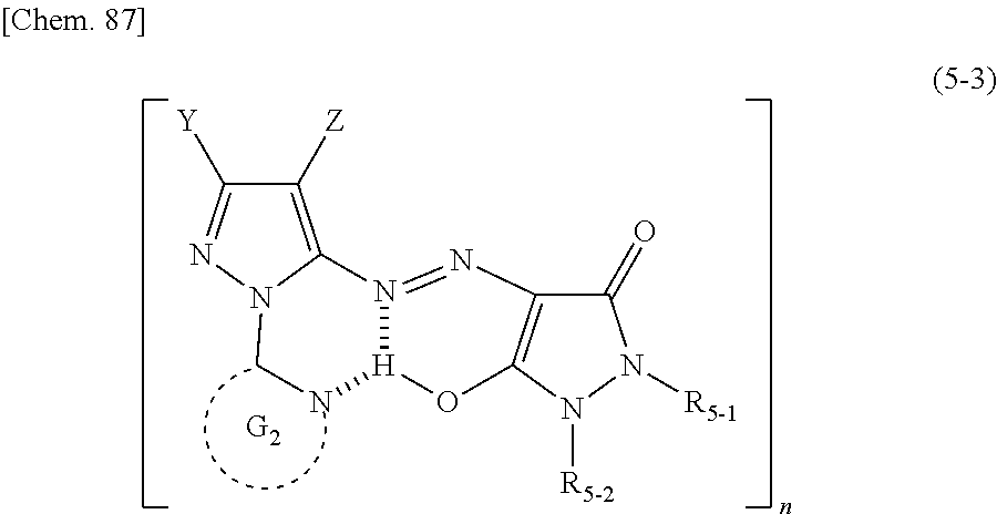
C1([Z])=C2N(N=C1[Y])CN[H]1OC3=C(C(=O)N([R5-1])N3[R5-2])N=N12
